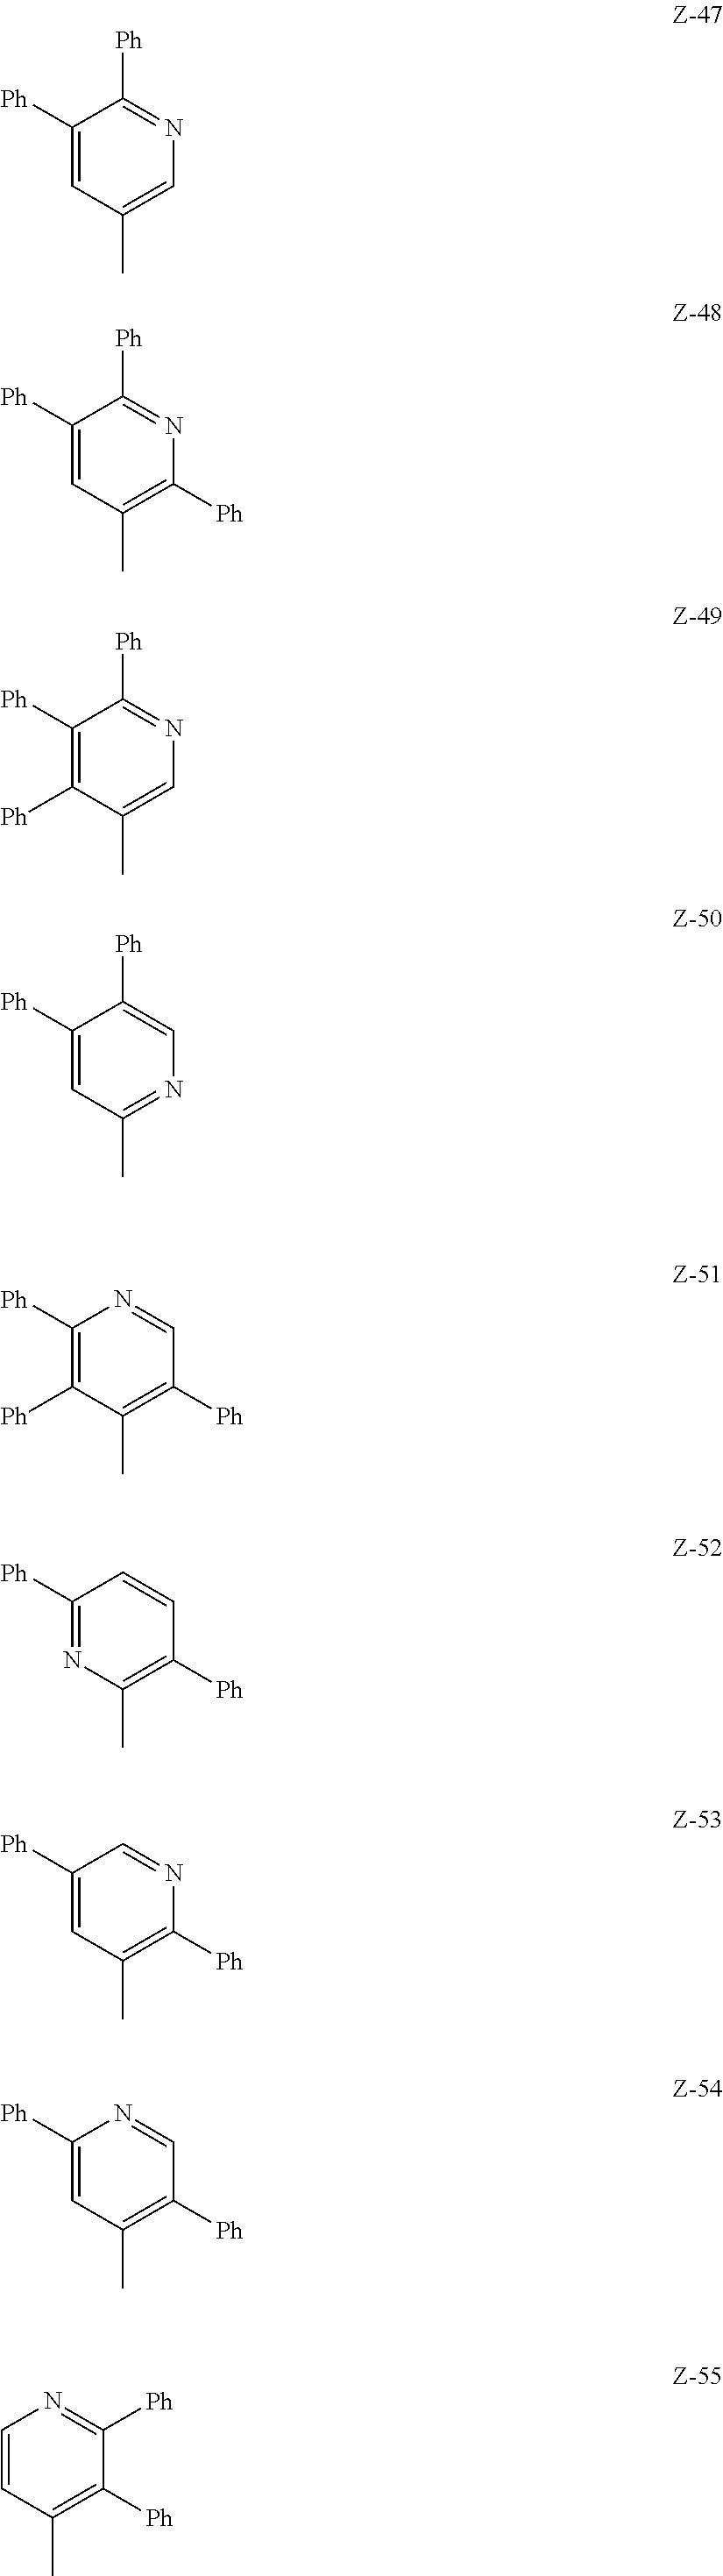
C1([Ph])=CC(C)=CN=C1[Ph].C1([Ph])=CC(C)=C([Ph])N=C1[Ph].C1([Ph])=C([Ph])C(C)=CN=C1[Ph].C1([Ph])=CC(C)=NC=C1[Ph].C1([Ph])=C([Ph])C(C)=C([Ph])C=N1.C1([Ph])=NC(C)=C([Ph])C=C1.C1([Ph])=CC(C)=C([Ph])N=C1.C1([Ph])=CC(C)=C([Ph])C=N1.C1=CC(C)=C([Ph])C([Ph])=N1
